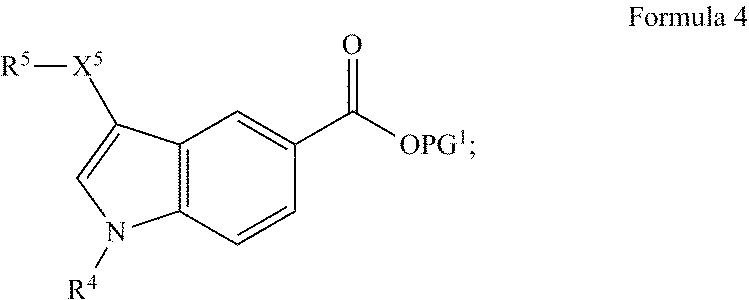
C1=CC2=C(C=C1C([OPG1])=O)C([X5][R5])=CN2[R4]
